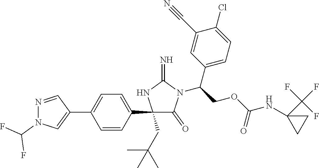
C1(C2=CC=C(C3=CN(C(F)F)N=C3)C=C2)(CC(C)(C)C)C(=O)N(C(COC(NC2(C(F)(F)F)CC2)=O)C2=CC=C(Cl)C(C#N)=C2)C(=N)N1
